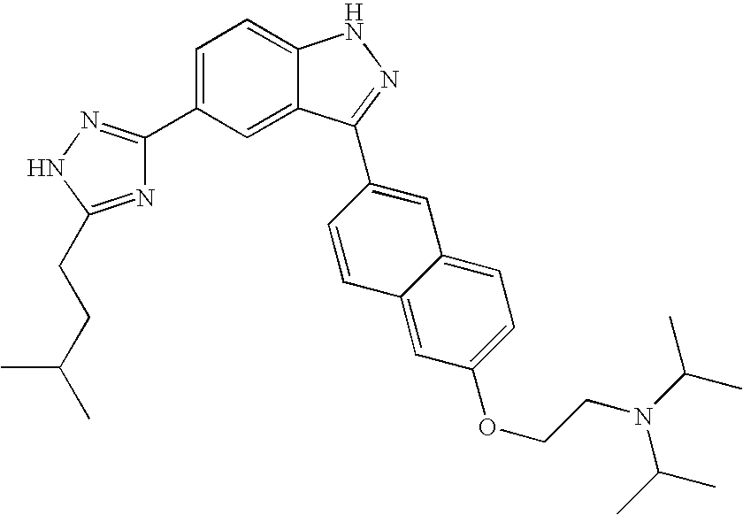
C1(C2=CC=C3C(=C2)C(C2=CC4=CC=C(OCCN(C(C)C)C(C)C)C=C4C=C2)=NN3)=NNC(CCC(C)C)=N1
